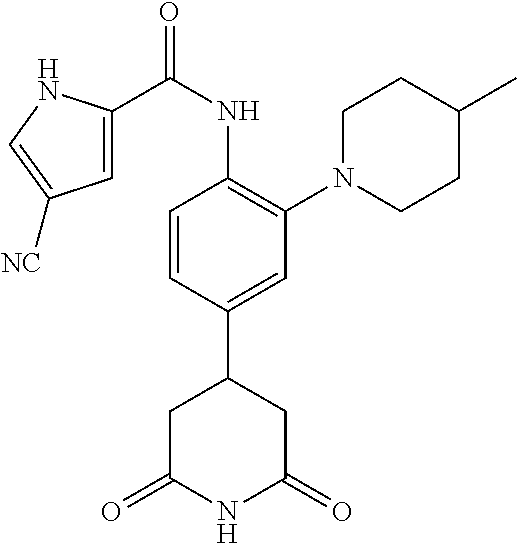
C1=CC(C2CC(=O)NC(=O)C2)=CC(N2CCC(C)CC2)=C1NC(C1=CC([NC])=CN1)=O
